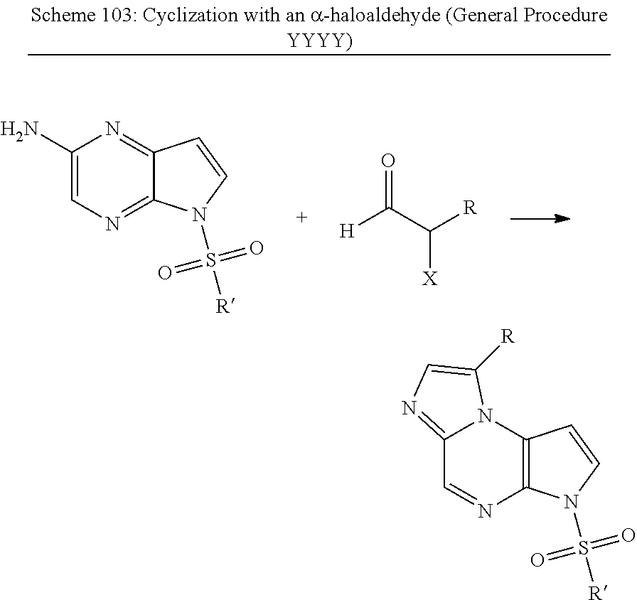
C1(N)=CN=C2C(=N1)C=CN2S(=O)(=O)[R].O=C(C([X])[R])[H].C12=NC=C([R])N1C1=C(N=C2)N(S([R])(=O)=O)C=C1
